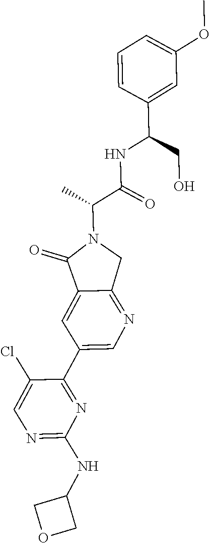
N1=C(NC2COC2)N=C(C2=CN=C3C(=C2)C(=O)N(C(C)C(=O)NC(CO)C2=CC(OC)=CC=C2)C3)C(Cl)=C1
